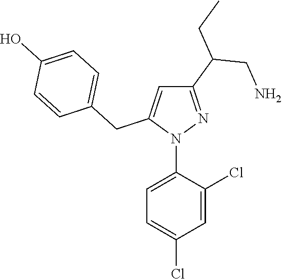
N1(C2=CC=C(Cl)C=C2Cl)N=C(C(CN)CC)C=C1CC1=CC=C(O)C=C1
